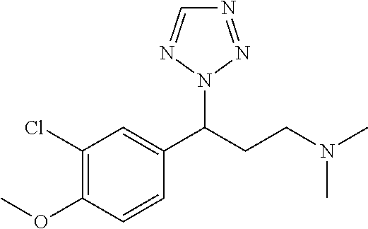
C1(Cl)=C(OC)C=CC(C(CCN(C)C)N2N=CN=N2)=C1
